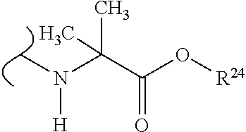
C(C(O[R24])=O)(N([H])C)(C)C
